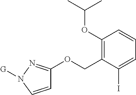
C1(OC(C)C)=C(COC2=NN([G])C=C2)C(I)=CC=C1
